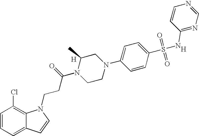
[H].C1=CC=C2C(=C1Cl)N(CCC(N1CCN(C3=CC=C(S(=O)(=O)NC4=NC=NC=C4)C=C3)CC1C)=O)C=C2.[H]
